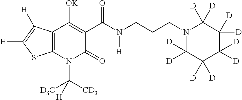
C12=C(N(C([CD3])([D3C])[H])C(=O)C(C(N(CCCN3C([D])([D])C([D])([D])C([D])([D])C([D])([D])C3([D])[D])[H])=O)=C1[OK])SC([H])=C2[H]
